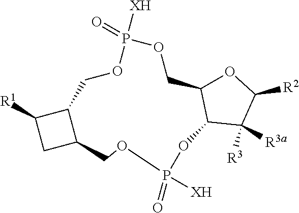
O1C2C(C([R3a])([R3])C1[R2])OP([XH])(=O)OCC1C(COP([XH])(=O)OC2)C([R1])C1
